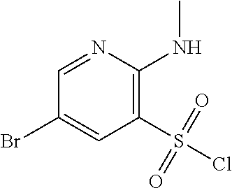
C1(S(Cl)(=O)=O)=C(NC)N=CC(Br)=C1
